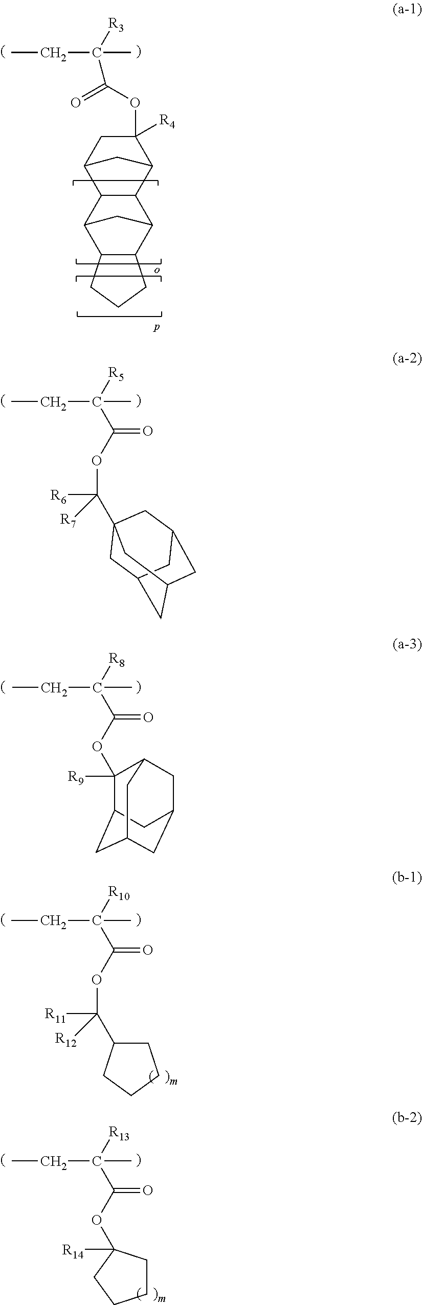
C(C([R3])(C)C(=O)OC1([R4])CC2C3C(C1C2)C1C2C(C3C1)CCC2)C.C(C([R5])(C)C(OC([R6])([R7])C12CC3CC(CC(C1)C3)C2)=O)C.C(C([R8])(C)C(OC1([R9])C2CC3CC(CC1C3)C2)=O)C.C(C([R10])(C)C(OC(C1CCCC1)([R11])[R12])=O)C.C(C([R13])(C)C(OC1([R14])CCCC1)=O)C
